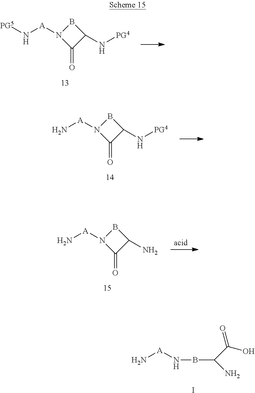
[A](N)NBC(C(=O)O)N.I.B1C(N[PG4])C(=O)N1[A]N[PG5].B1C(N[PG4])C(=O)N1[A]N.B1C(N)C(=O)N1[A]N
